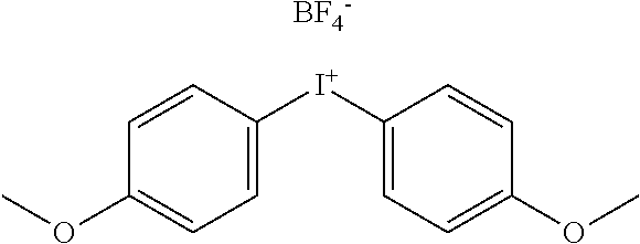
C1=C([I+]C2=CC=C(OC)C=C2)C=CC(OC)=C1.[BF4-]
